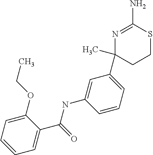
N1=C(N)SCCC1(C1=CC=CC(NC(C2=CC=CC=C2OCC)=O)=C1)C
